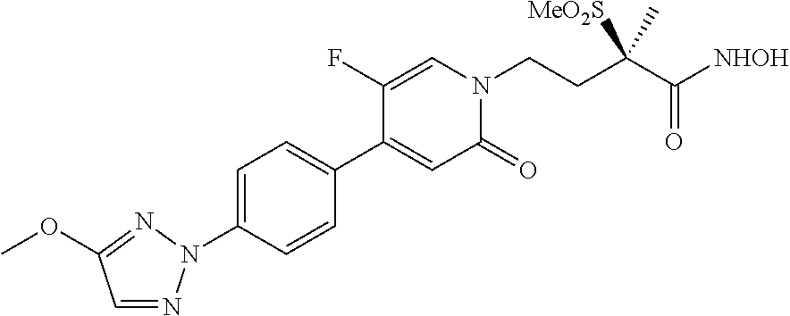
C1(N2N=CC(OC)=N2)=CC=C(C2=CC(=O)N(CCC(C([NHOH])=O)([MeO2S])C)C=C2F)C=C1
